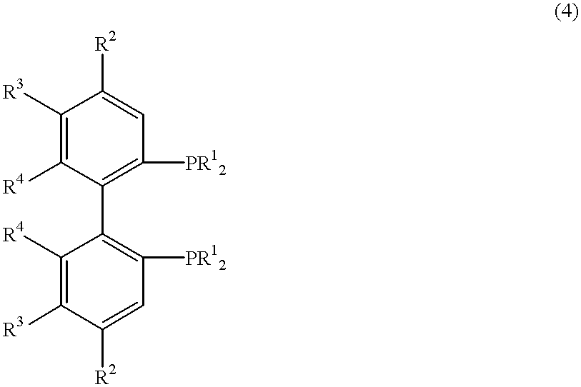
[R4]C1=C([R3])C([R2])=CC([PR12])=C1C1=C([PR12])C=C([R2])C([R3])=C1[R4]
